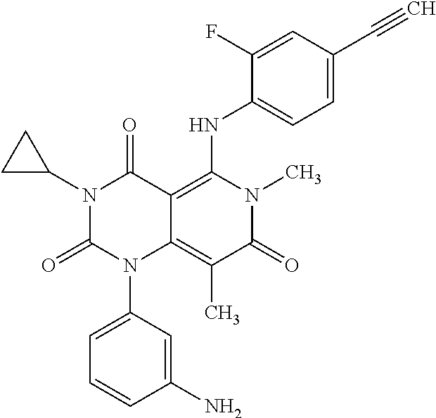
C1(N)=CC(N2C3=C(C)C(=O)N(C)C(NC4=CC=C(C#C)C=C4F)=C3C(=O)N(C3CC3)C2=O)=CC=C1
